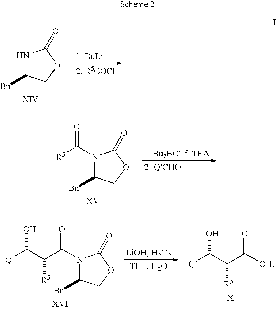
N1C([Bn])COC1=O.N1(C([R5])=O)C([Bn])COC1=O.[OH]C(C(C([Q])O)[R5])=O.N1(C(C(C([Q])O)[R5])=O)C([Bn])COC1=O
